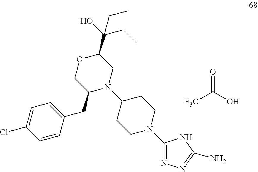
N1=C(N2CCC(N3C(CC4=CC=C(Cl)C=C4)COC(C(CC)(O)CC)C3)CC2)NC(N)=N1.[F3C]C(=O)O
